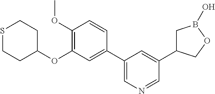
C1(C2=CN=CC(C3CB(O)OC3)=C2)=CC(OC2CCSCC2)=C(OC)C=C1
